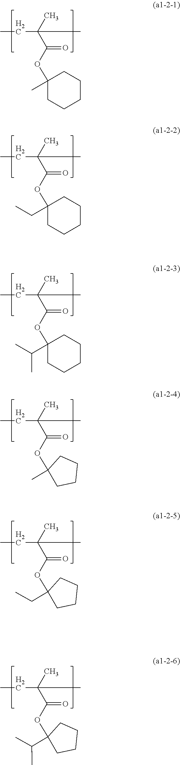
CCC(C)(C(=O)OC1(C)CCCCC1)C.CCC(C)(C(=O)OC1(CC)CCCCC1)C.CCC(C)(C(=O)OC1(C(C)C)CCCCC1)C.CCC(C)(C(=O)OC1(C)CCCC1)C.CCC(C)(C(=O)OC1(CC)CCCC1)C.CCC(C)(C(=O)OC1(C(C)C)CCCC1)C
